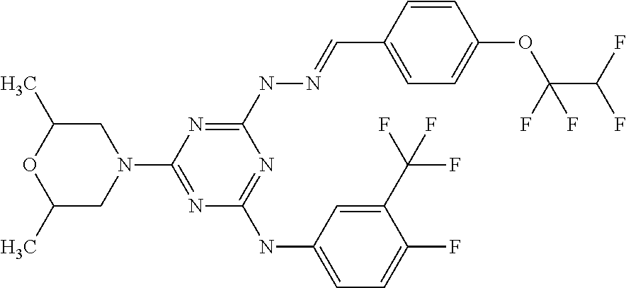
N1(C2=NC(NC3=CC=C(F)C(C(F)(F)F)=C3)=NC(NN=CC3=CC=C(OC(F)(C(F)F)F)C=C3)=N2)CC(C)OC(C)C1
